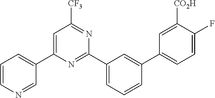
C1(C2=CC=CN=C2)=CC([CF3])=NC(C2=CC=CC(C3=CC=C(F)C([CO2H])=C3)=C2)=N1
